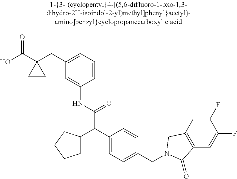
OC(C1(CC2=CC=CC(NC(=O)C(C3CCCC3)C3=CC=C(CN4CC5=C(C=C(F)C(F)=C5)C4=O)C=C3)=C2)CC1)=O
